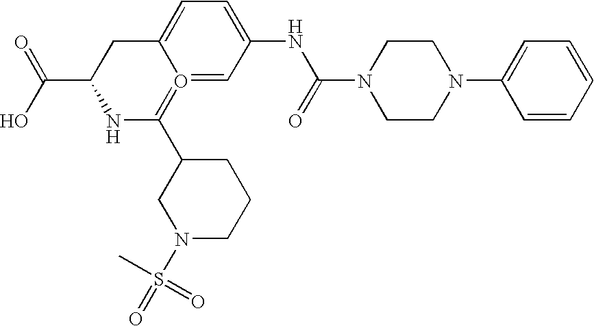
C(C1NC(C2CN(S(=O)(=O)C)CCC2)=O2=CC(NC(N3CCN(C4=CC=CC=C4)CC3)=O)=CC=C2C1)(O)=O
